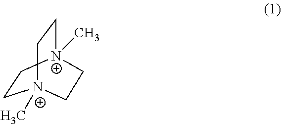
C1C[N+]2(C)CC[N+]1(C)CC2
